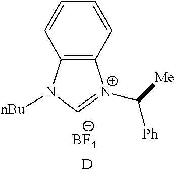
C12=C(N([nBu])C=[N+]1C([Me])[Ph])C=CC=C2.[BF4].[D]
